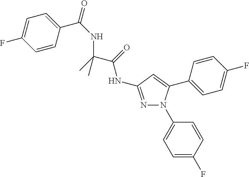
N1=C(NC(C(C)(C)NC(=O)C2=CC=C(F)C=C2)=O)C=C(C2=CC=C(F)C=C2)N1C1=CC=C(F)C=C1
